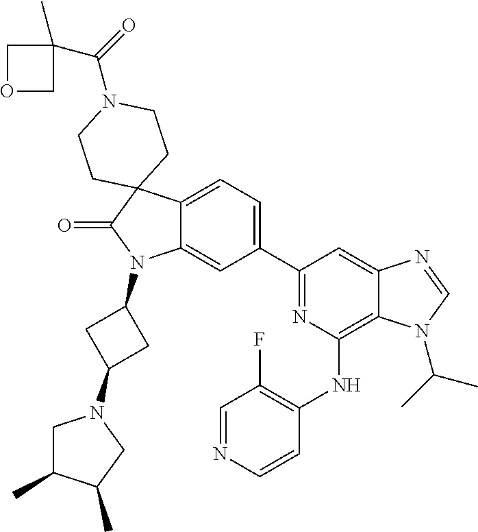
C12=CC=C(C3=NC(NC4=C(F)C=NC=C4)=C4C(=C3)N=CN4C(C)C)C=C1N(C1CC(N3CC(C)C(C)C3)C1)C(=O)C21CCN(C(=O)C2(C)COC2)CC1
